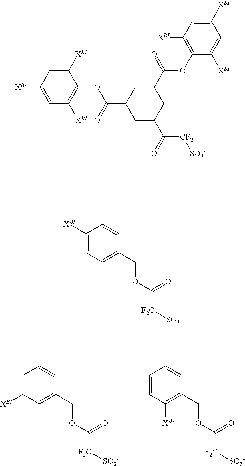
C1C(C(OC2=C([XBI])C=C([XBI])C=C2[XBI])=O)CC(C([CF2][SO3-])=O)CC1C(=O)OC1=C([XBI])C=C([XBI])C=C1[XBI].C1=C([XBI])C=C(COC([F2C][SO3-])=O)C=C1.C1=CC([XBI])=C(COC([F2C][SO3-])=O)C=C1.C1([XBI])=CC=C(COC([F2C][SO3-])=O)C=C1
